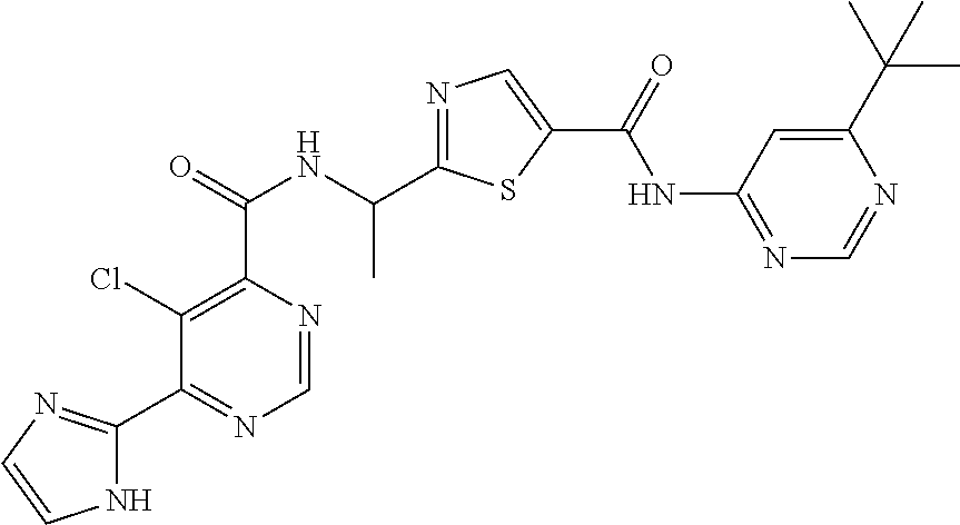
C1=NC(C(=O)NC(C2=NC=C(C(=O)NC3=NC=NC(C(C)(C)C)=C3)S2)C)=C(Cl)C(C2=NC=CN2)=N1
